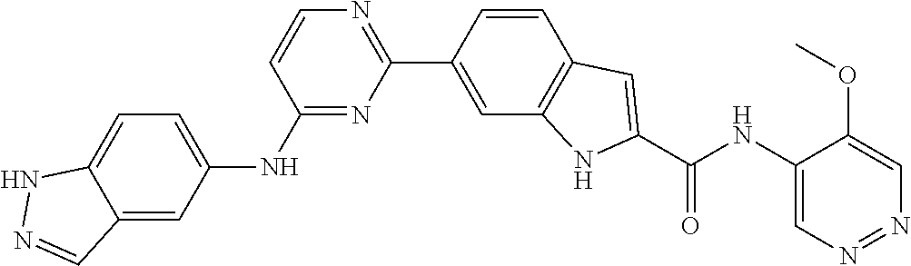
C1=CC(NC2=CC=C3C(=C2)C=NN3)=NC(C2=CC3=C(C=C2)C=C(C(NC2=CN=NC=C2OC)=O)N3)=N1
